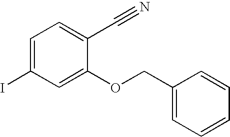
C1(OCC2=CC=CC=C2)=CC(I)=CC=C1C#N
